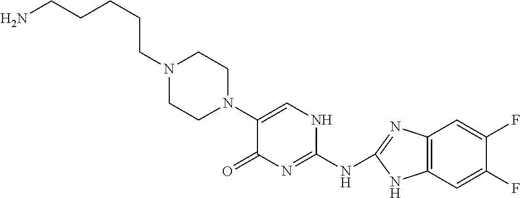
N1(C2=CNC(NC3=NC4=C(C=C(F)C(F)=C4)N3)=NC2=O)CCN(CCCCCN)CC1
